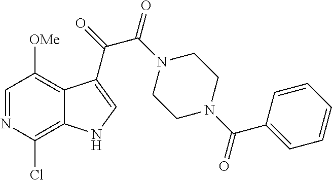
C1=NC(Cl)=C2C(=C1[OMe])C(C(=O)C(N1CCN(C(C3=CC=CC=C3)=O)CC1)=O)=CN2
